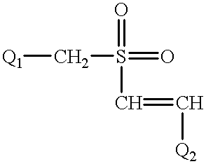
[Q1]CS(=O)(=O)C=C[Q2]
